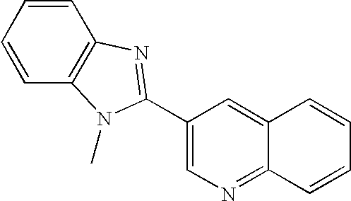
C1=CC=CC2=C1N(C)C(C1=CN=C3C(=C1)C=CC=C3)=N2
